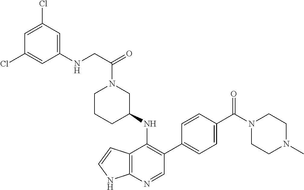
C1=C(Cl)C=C(NCC(=O)N2CCCC(NC3=C(C4=CC=C(C(N5CCN(C)CC5)=O)C=C4)C=NC4=C3C=CN4)C2)C=C1Cl
